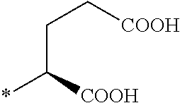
*C([COOH])CC[COOH]
